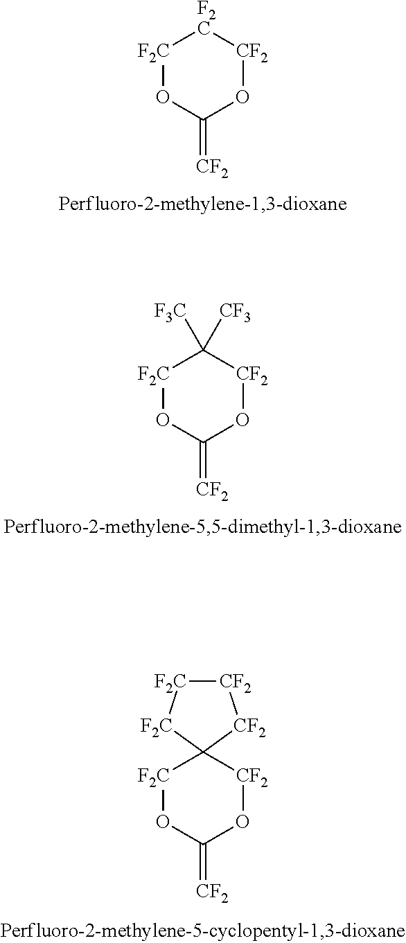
[F2C]1OC(=[CF2])O[CF2][F2C]1.[F2C]1OC(=[CF2])O[CF2]C1([F3C])[CF3].[F2C]1OC(=[CF2])O[CF2]C12[F2C][F2C][CF2][CF2]2
